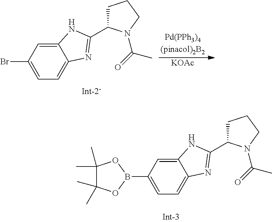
[KOAc].C1(Br)=CC=C2C(=C1)NC(C1CCCN1C(C)=O)=N2.C1(B2OC(C)(C)C(C)(C)O2)=CC=C2C(=C1)NC(C1CCCN1C(C)=O)=N2
